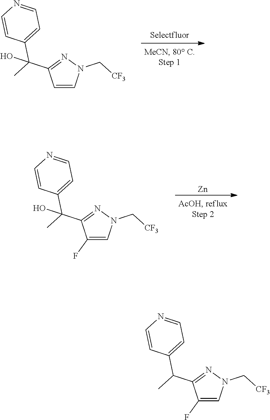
C1=CN(C[CF3])N=C1C(C)(C1=CC=NC=C1)O.[Selectfluor].[Zn].C1(F)=CN(C[CF3])N=C1C(C1=CC=NC=C1)(C)O.C1=C(F)C(C(C2=CC=NC=C2)C)=NN1C[CF3]
